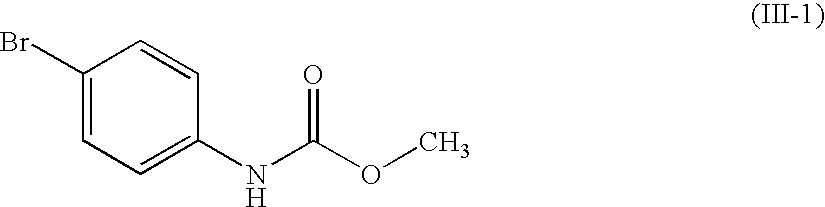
C1(Br)=CC=C(NC(OC)=O)C=C1
